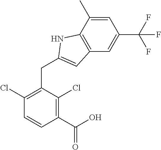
N1C(CC2=C(Cl)C=CC(C(O)=O)=C2Cl)=CC2=C1C(C)=CC(C(F)(F)F)=C2
